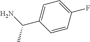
C1(C(N)C)=CC=C(F)C=C1
